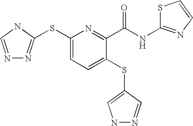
N1=CNC(SC2=CC=C(SC3=CNN=C3)C(C(NC3=NC=CS3)=O)=N2)=N1
